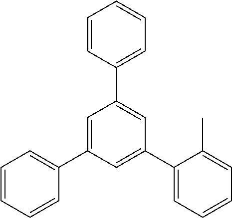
C1=CC(C2=CC(C3=CC=CC=C3C)=CC(C3=CC=CC=C3)=C2)=CC=C1
